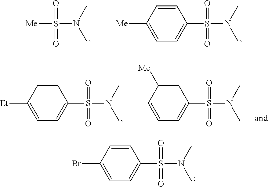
C1(S(N(C)C)(=O)=O)=CC=C(Br)C=C1.[Me]S(N(C)C)(=O)=O.C1(S(N(C)C)(=O)=O)=CC=C([Me])C=C1.C1(S(N(C)C)(=O)=O)=CC=C([Et])C=C1.C1(S(N(C)C)(=O)=O)=CC=CC([Me])=C1
